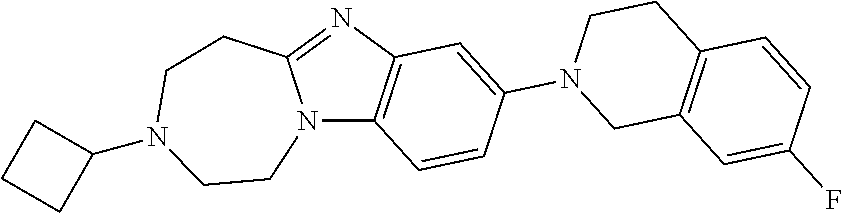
C12=C(C=CC(N3CC4=C(CC3)C=CC(F)=C4)=C1)N1C(=N2)CCN(C2CCC2)CC1
